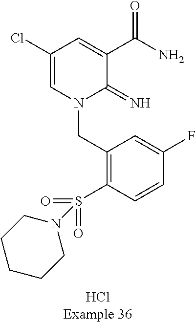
C(N1C(=N)C(C(N)=O)=CC(Cl)=C1)C1=C(S(=O)(=O)N2CCCCC2)C=CC(F)=C1
